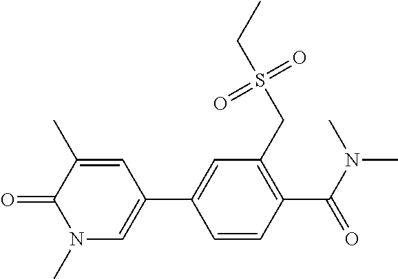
C1=CC(C(N(C)C)=O)=C(CS(CC)(=O)=O)C=C1C1=CN(C)C(=O)C(C)=C1
